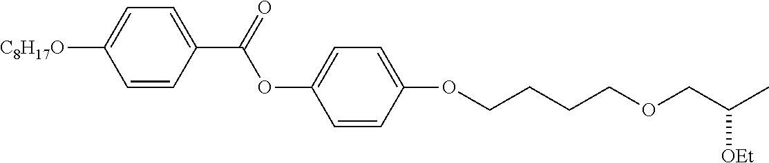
C1=CC(C(=O)OC2=CC=C(OCCCCOCC(C)[OEt])C=C2)=CC=C1[C8H17O]
